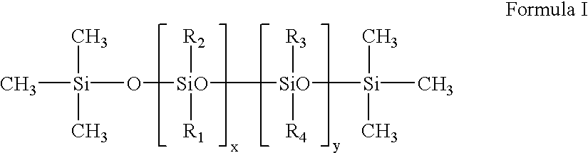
C[Si](C)(C)O[SiO]([R2])([R1])[SiO]([R3])([R4])[Si](C)(C)C
